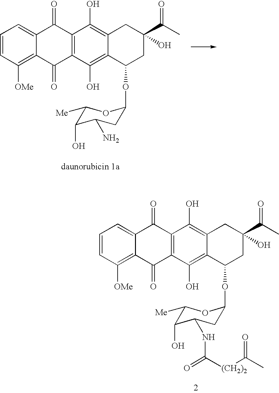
C1=CC([OMe])=C2C(=C1)C(=O)C1=C(C2=O)C(O)=C2C(=C1O)CC(C(C)=O)(O)CC2OC1CC(N)C(O)C([Me])O1.C1=CC([OMe])=C2C(=C1)C(=O)C1=C(C2=O)C(O)=C2C(=C1O)CC(C(C)=O)(O)CC2OC1CC(NC([(CH2)2]C(C)=O)=O)C(O)C([Me])O1
